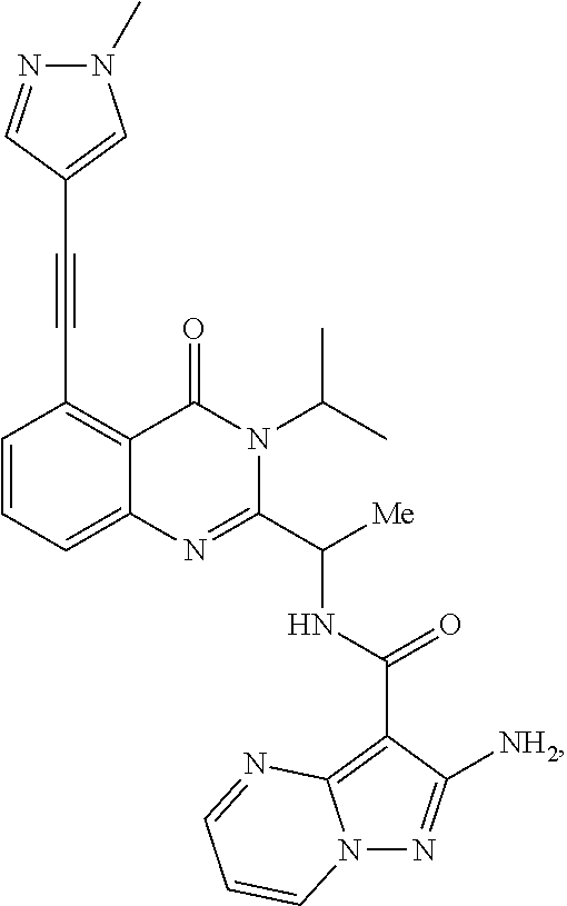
C1=CC=C2C(=C1C#CC1=CN(C)N=C1)C(=O)N(C(C)C)C(C([Me])NC(=O)C1=C3N(N=C1[NH2])C=CC=N3)=N2
